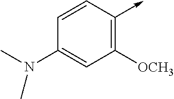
C1=CC(->C)=C([OCH3])C=C1N(C)C
